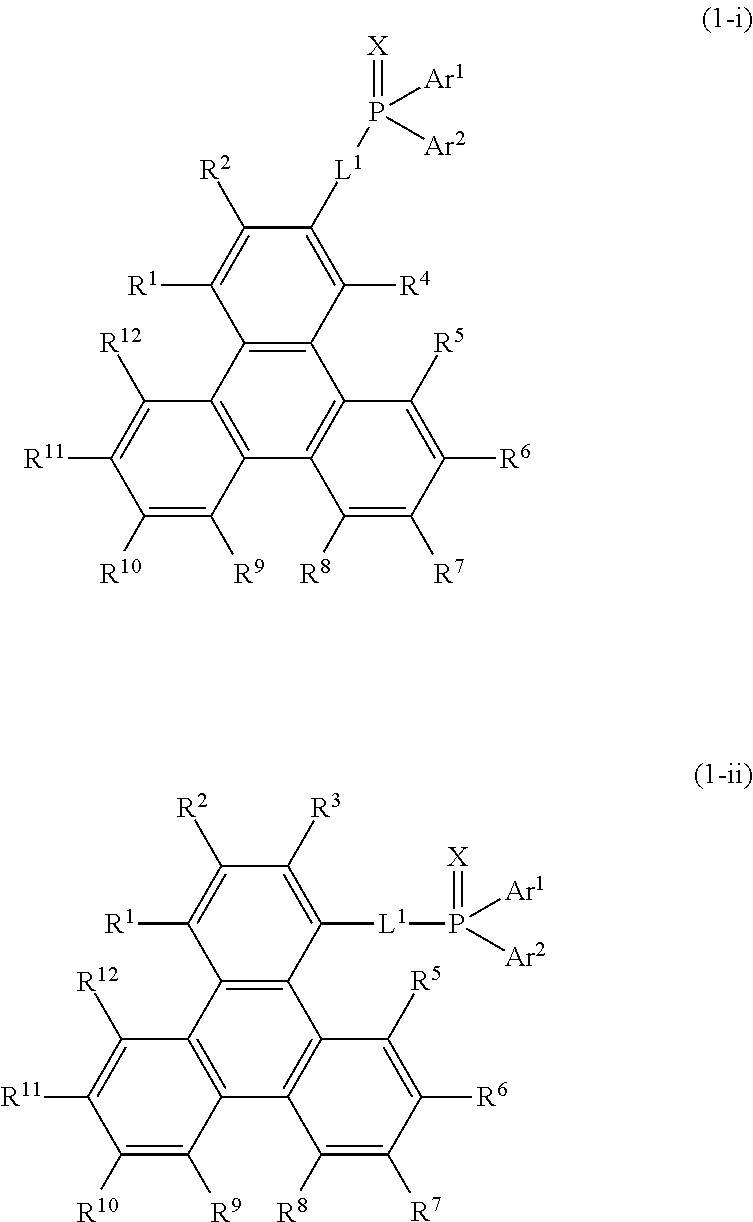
C12=C(C3=C(C4=C1C([R5])=C([R6])C([R7])=C4[R8])C([R9])=C([R10])C([R11])=C3[R12])C([R1])=C([R2])C([R3])=C2[L1]P(=[X])([Ar1])[Ar2].C12=C(C3=C(C4=C1C([R5])=C([R6])C([R7])=C4[R8])C([R9])=C([R10])C([R11])=C3[R12])C([R1])=C([R2])C([L1]P(=[X])([Ar1])[Ar2])=C2[R4]
